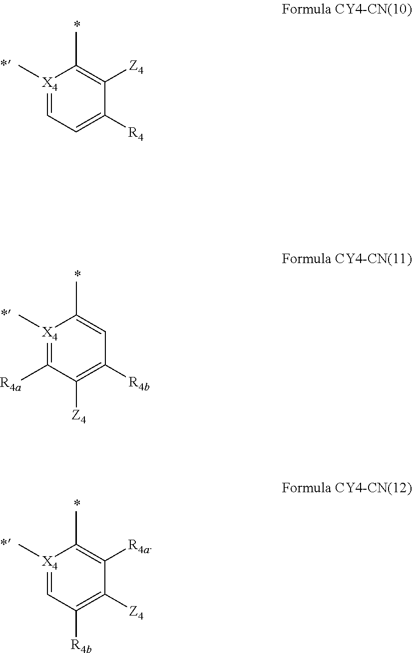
[X4]1(C)=CC=C([R4])C([Z4])=C1C.[X4]1(C)=C([R4a])C([Z4])=C([R4b])C=C1C.[X4]1(C)=CC([R4b])=C([Z4])C([R4a])=C1C
